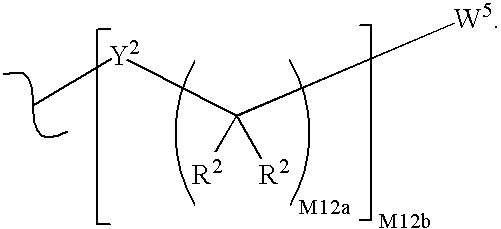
[R2]C([R2])([W5])[Y2]C
